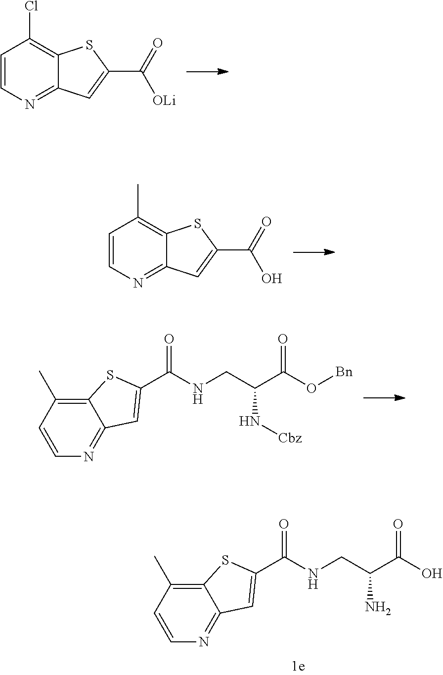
C1=CN=C2C(=C1Cl)SC(C(=O)[OLi])=C2.C1=CN=C2C(=C1C)SC(C(=O)O)=C2.C12=C(C)C=CN=C1C=C(C(NCC(C(O[Bn])=O)N[Cbz])=O)S2.C12=C(C)C=CN=C1C=C(C(NCC(C(O)=O)N)=O)S2
